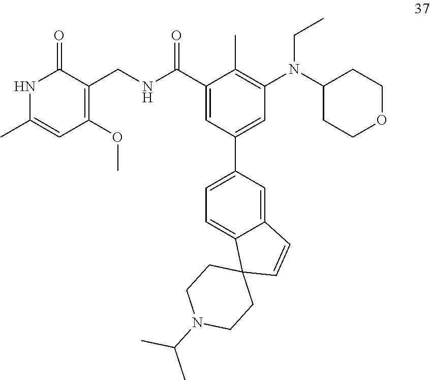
N(CC)(C1=C(C)C(C(NCC2=C(OC)C=C(C)NC2=O)=O)=CC(C2=CC=C3C(=C2)C=CC32CCN(C(C)C)CC2)=C1)C1CCOCC1
